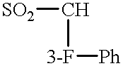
[SO2]C[3-F][Ph]
